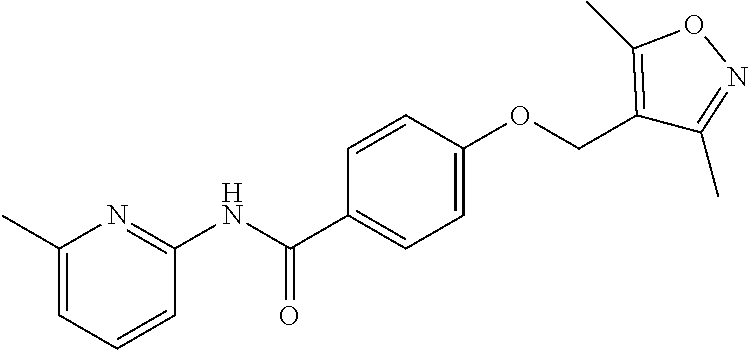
C1(C)=CC=CC(NC(C2=CC=C(OCC3=C(C)ON=C3C)C=C2)=O)=N1
